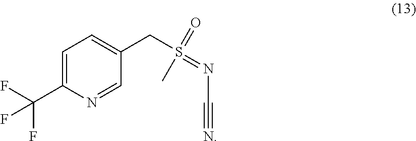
C1=C(C(F)(F)F)N=CC(CS(C)(=NC#N)=O)=C1
